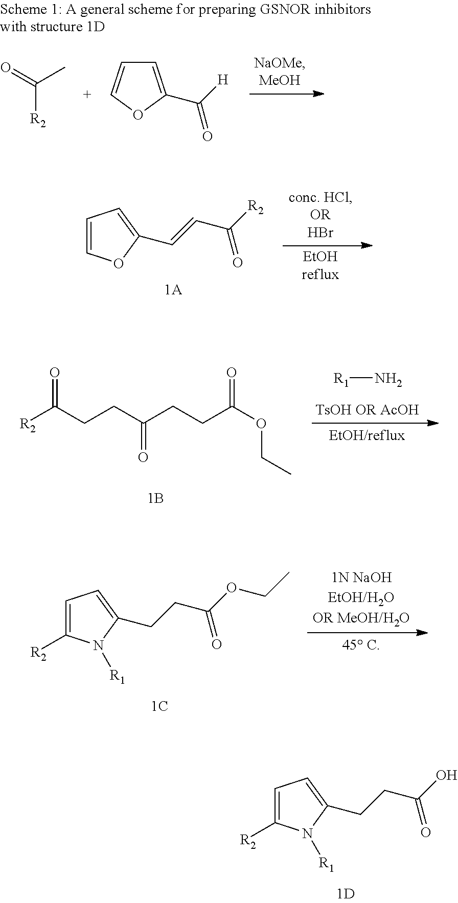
C1=C([R2])N([R1])C(CCC(O)=O)=C1.[R1]N.[R2]C(CCC(CCC(OCC)=O)=O)=O.C1=C([R2])N([R1])C(CCC(OCC)=O)=C1.C([R2])(=O)C.C1=C(C([H])=O)OC=C1.C(=CC([R2])=O)C1=CC=CO1
